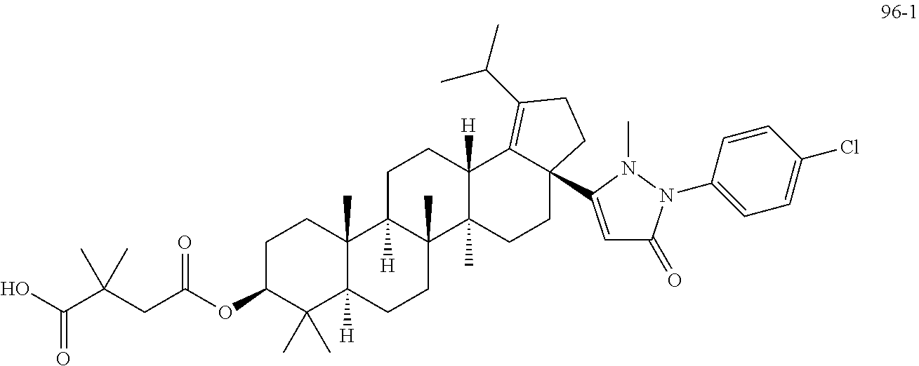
OC(C(CC(OC1C(C)(C)C2([H])C(C)(CC1)C1([H])C(C)(CC2)C2(C)C([H])(CC1)C1=C(C(C)C)CCC1(C1=CC(=O)N(C3=CC=C(Cl)C=C3)N1C)CC2)=O)(C)C)=O
